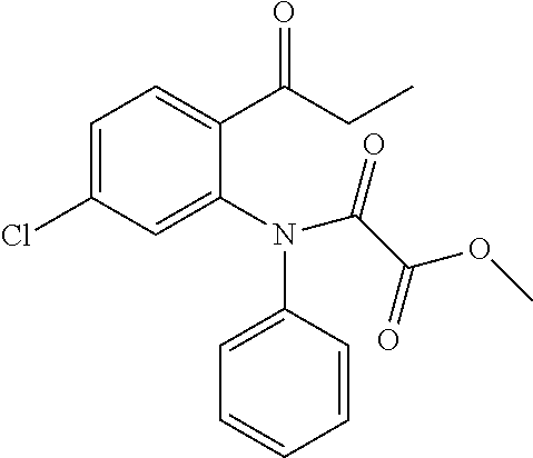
C1=C(Cl)C=C(N(C2=CC=CC=C2)C(C(OC)=O)=O)C(C(CC)=O)=C1
